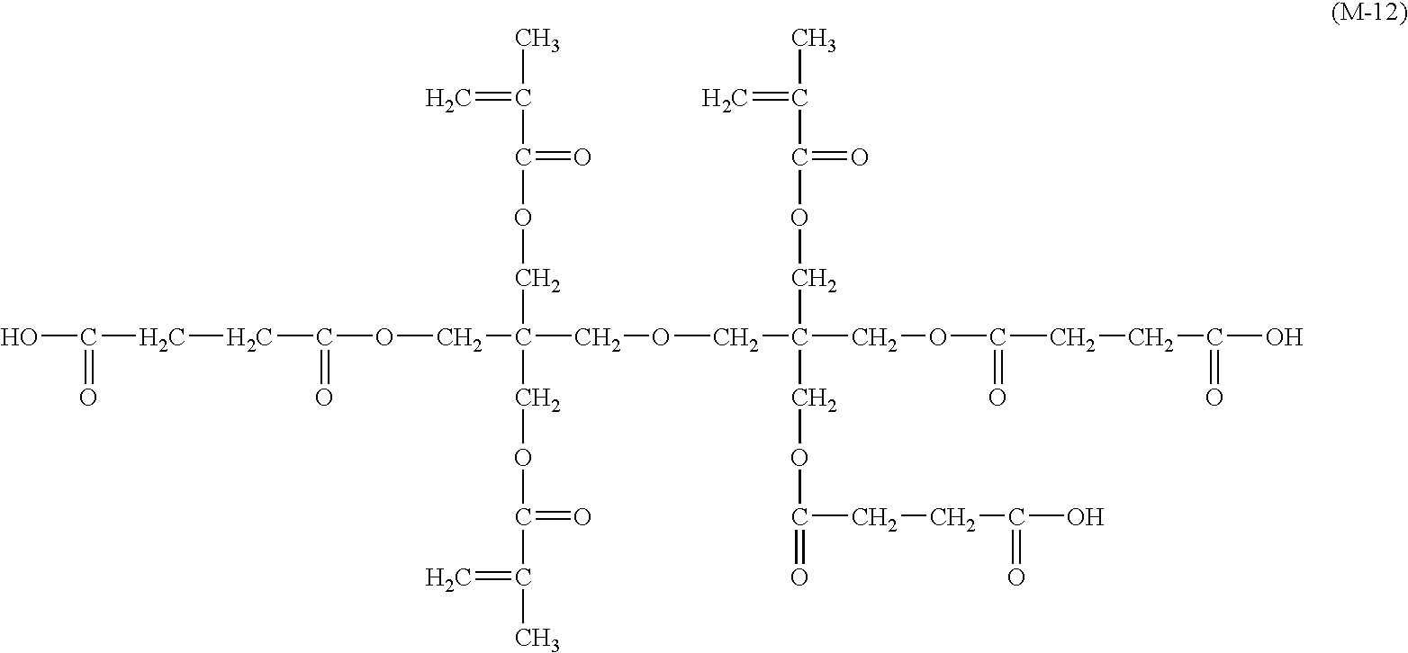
C(C(=O)OCC(COCC(COC(=O)CCC(=O)O)(COC(=O)C(=C)C)COC(CCC(=O)O)=O)(COC(=O)C(=C)C)COC(=O)C(=C)C)CC(=O)O
